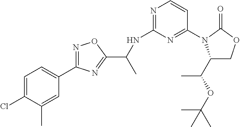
C1=C(Cl)C(C)=CC(C2=NOC(C(NC3=NC=CC(N4C(C(OC(C)(C)C)C)COC4=O)=N3)C)=N2)=C1
